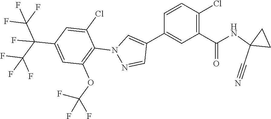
C1C(NC(C2=C(Cl)C=CC(C3=CN(C4=C(OC(F)(F)F)C=C(C(C(F)(F)F)(F)C(F)(F)F)C=C4Cl)N=C3)=C2)=O)(C#N)C1
